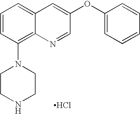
C1=CC(N2CCNCC2)=C2C(=C1)C=C(OC1=CC=CC=C1)C=N2.Cl
